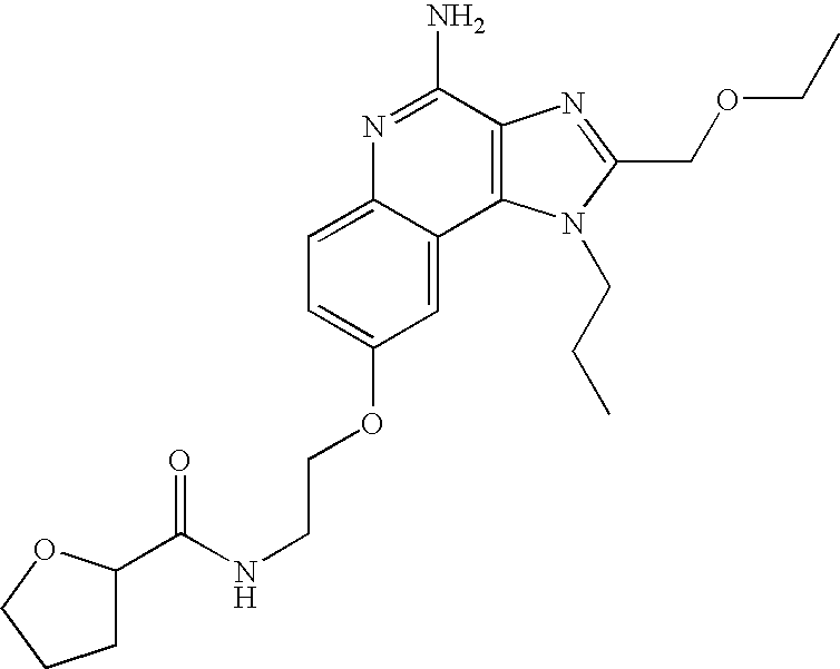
C1=C2C(=CC(OCCNC(=O)C3CCCO3)=C1)C1=C(C(N)=N2)N=C(COCC)N1CCC
